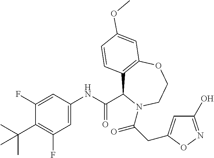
C1(F)=CC(NC(C2C3=C(OCCN2C(CC2=CC(O)=NO2)=O)C=C(OC)C=C3)=O)=CC(F)=C1C(C)(C)C
